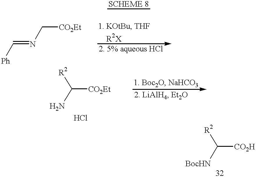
[Ph]C=NC[CO2Et].[R2]C(N)[CO2Et].[R2]C([BocHN])[CO2H]
